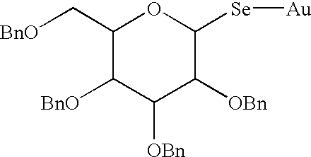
C1(C[BnO])C([BnO])C([OBn])C([OBn])C([Se][Au])O1
